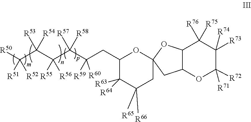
C12C(OC([R72])([R71])C([R73])([R74])C1([R75])[R76])CC1(O2)OC(CC(C(C(C(C([R50])([R52])[R51])([R54])[R53])([R56])[R55])([R58])[R57])([R60])[R59])C([R64])([R63])C([R66])([R65])C1
